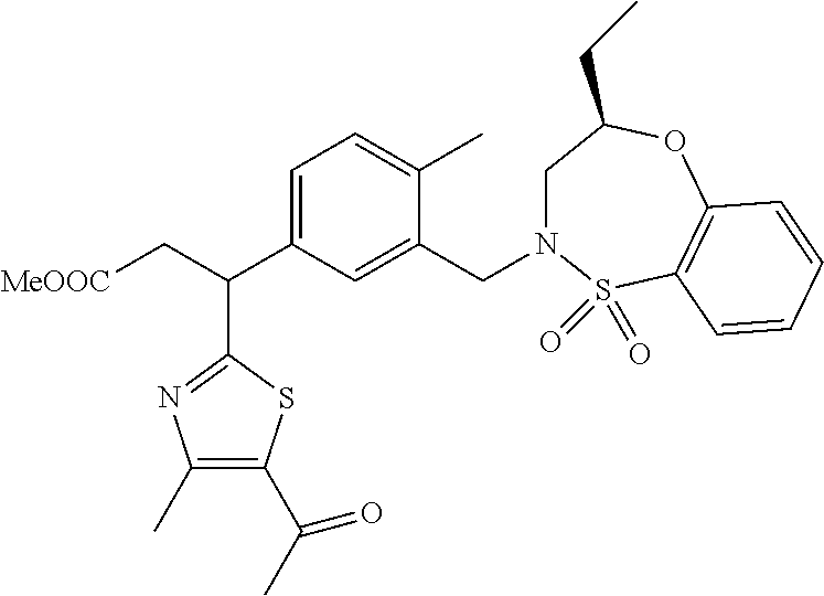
C1=C(C(C[MeOOC])C2=NC(C)=C(C(C)=O)S2)C=C(CN2CC(CC)OC3=C(S2(=O)=O)C=CC=C3)C(C)=C1
